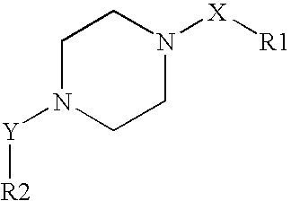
C1N([Y][R2])CCN([X][R1])C1
